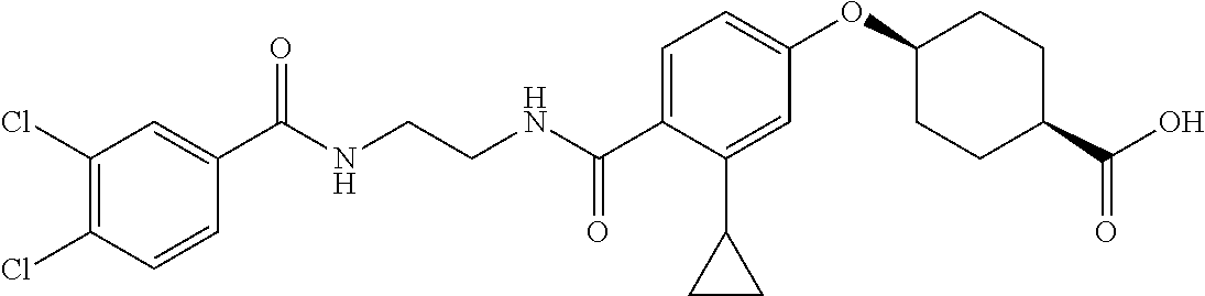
C(NCCNC(C1=CC=C(OC2CCC(C(=O)O)CC2)C=C1C1CC1)=O)(=O)C1=CC(Cl)=C(Cl)C=C1
